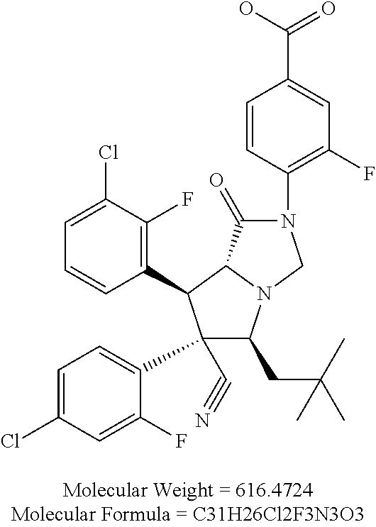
C1=C(Cl)C(F)=C(C2C(C3=CC=C(Cl)C=C3F)(C#N)C(CC(C)(C)C)N3C2C(=O)N(C2=C(F)C=C(C(O)=O)C=C2)C3)C=C1
